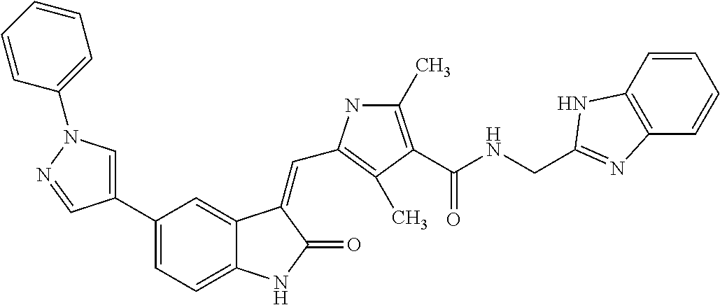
C1=C(C2=CC=C3C(=C2)C(=CC2=C(C)C(C(NCC4=NC5=C(C=CC=C5)N4)=O)=C(C)N2)C(=O)N3)C=NN1C1=CC=CC=C1
